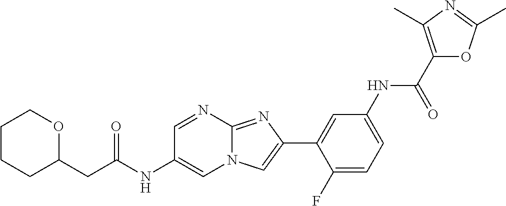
C1=NC2=NC(C3=CC(NC(C4=C(C)N=C(C)O4)=O)=CC=C3F)=CN2C=C1NC(=O)CC1OCCCC1
